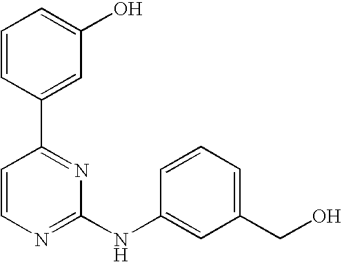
C1=CC(C2=NC(NC3=CC(CO)=CC=C3)=NC=C2)=CC(O)=C1
